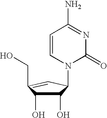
C1(O)C(O)C(CO)=CC1N1C(=O)N=C(N)C=C1
